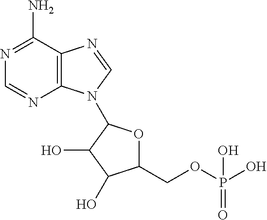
C1(N)=NC=NC2=C1N=CN2C1OC(COP(O)(O)=O)C(O)C1O
